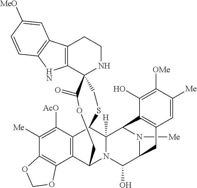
C12=C(C3(NCC1)C(=O)OCC1C4=C(C(SC3)C3([H])N1C(O)C1N([Me])C3C3=C(C=C([Me])C([OMe])=C3O)C1)C([AcO])=C([Me])C1=C4OCO1)NC1=C2C=C([MeO])C=C1
